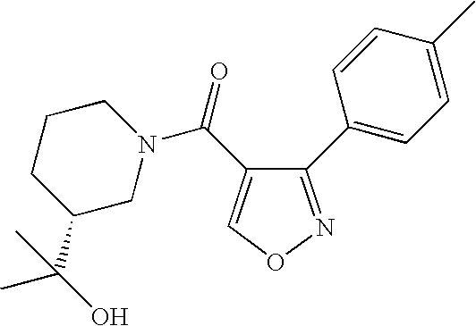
C1(C2=CC=C(C)C=C2)=NOC=C1C(=O)N1CCCC(C(O)(C)C)C1
